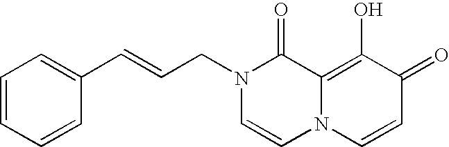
C1(C=CCN2C=CN3C(=C(O)C(=O)C=C3)C2=O)=CC=CC=C1
